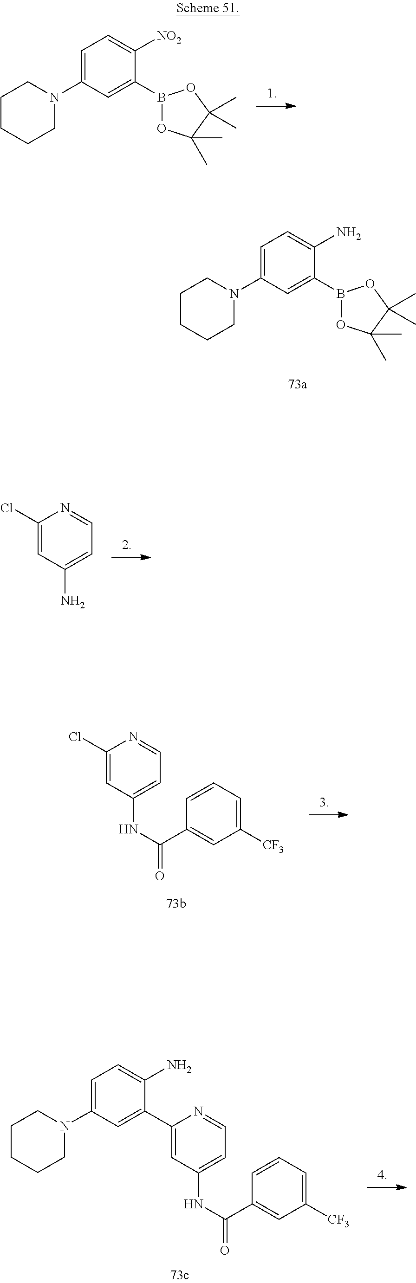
C1(N2CCCCC2)=CC=C([NO2])C(B2OC(C)(C)C(C)(C)O2)=C1.C1(N2CCCCC2)=CC=C(N)C(B2OC(C)(C)C(C)(C)O2)=C1.C1(Cl)=CC(N)=CC=N1.C1(Cl)=CC(NC(=O)C2=CC([CF3])=CC=C2)=CC=N1.C1=NC(C2=CC(N3CCCCC3)=CC=C2N)=CC(NC(C2=CC([CF3])=CC=C2)=O)=C1
